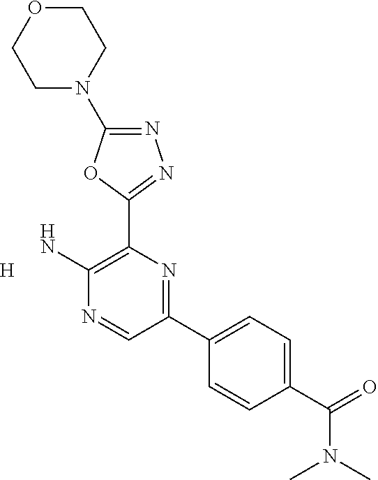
[H].N1=C(N2CCOCC2)OC(C2=C(N)N=CC(C3=CC=C(C(N(C)C)=O)C=C3)=N2)=N1
